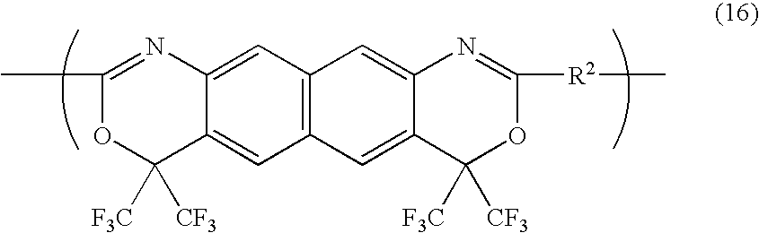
C1=C2C(=CC3=C1C=C1C(=C3)C([CF3])([F3C])OC([R2]C)=N1)C([CF3])([F3C])OC(C)=N2
